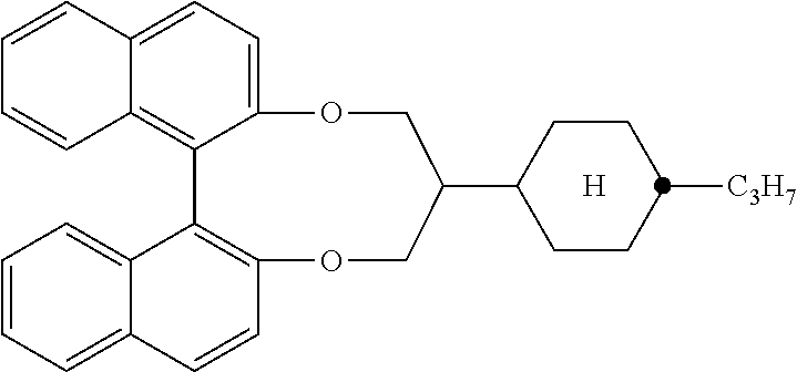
C1=CC2=CC=C3C(=C2C=C1)C1=C(C=CC2=CC=CC=C12)OCC(C1CCC([C3H7])CC1)CO3.[H]
